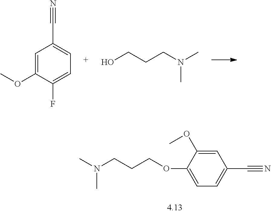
C1=C(OC)C(F)=CC=C1C#N.OCCCN(C)C.CN(C)CCCOC1=CC=C(C#N)C=C1OC
